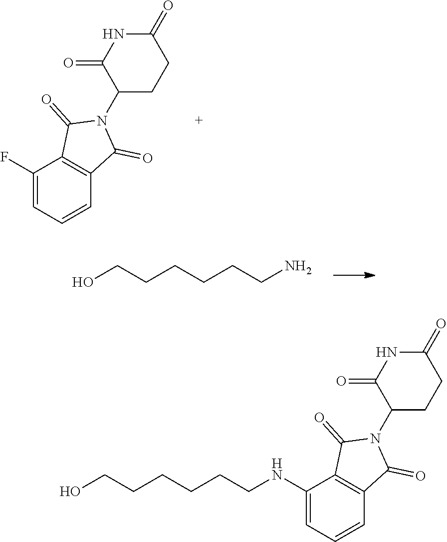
C1(F)=CC=CC2=C1C(=O)N(C1CCC(=O)NC1=O)C2=O.OCCCCCCN.C1(NCCCCCCO)=CC=CC2=C1C(=O)N(C1CCC(=O)NC1=O)C2=O
